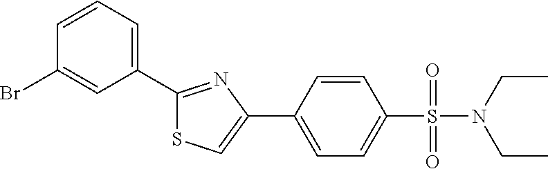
C1=CC(C2=CSC(C3=CC=CC(Br)=C3)=N2)=CC=C1S(=O)(N(CC)CC)=O
